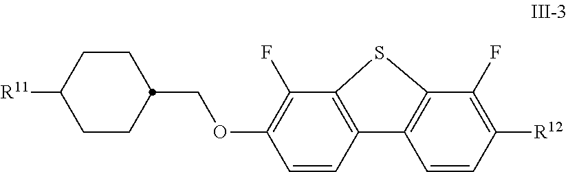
C1(F)=C(OCC2CCC([R11])CC2)C=CC2=C1SC1=C2C=CC([R12])=C1F
